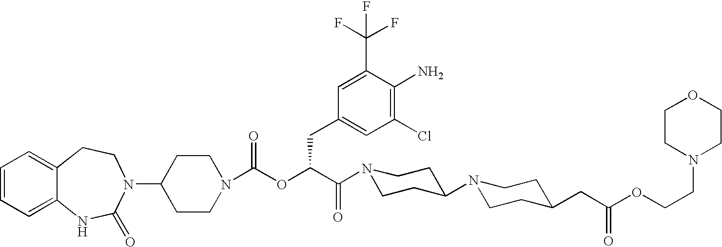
C12=CC=CC=C1NC(=O)N(C1CCN(C(OC(C(=O)N3CCC(N4CCC(CC(OCCN5CCOCC5)=O)CC4)CC3)CC3=CC(Cl)=C(N)C(C(F)(F)F)=C3)=O)CC1)CC2
